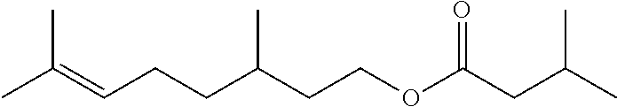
CC(=CCCC(CCOC(CC(C)C)=O)C)C
